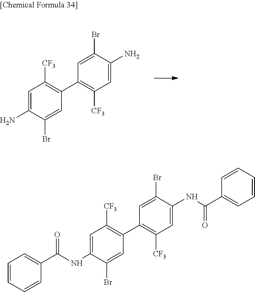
C1=C(N)C(Br)=CC(C2=C([CF3])C=C(N)C(Br)=C2)=C1[CF3].C1=C(NC(C2=CC=CC=C2)=O)C(Br)=CC(C2=C([CF3])C=C(NC(C3=CC=CC=C3)=O)C(Br)=C2)=C1[CF3]
